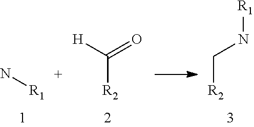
N[R1].[R2]C([H])=O.[R2]CN[R1]
